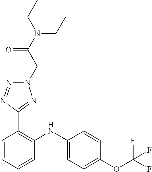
C1=CC(OC(F)(F)F)=CC=C1NC1=C(C2=NN(CC(N(CC)CC)=O)N=N2)C=CC=C1
